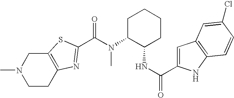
N1(C)CCC2=C(C1)SC(C(N(C1C(NC(=O)C3=CC4=C(N3)C=CC(Cl)=C4)CCCC1)C)=O)=N2
